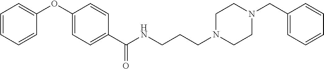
C1=CC(OC2=CC=CC=C2)=CC=C1C(NCCCN1CCN(CC2=CC=CC=C2)CC1)=O
